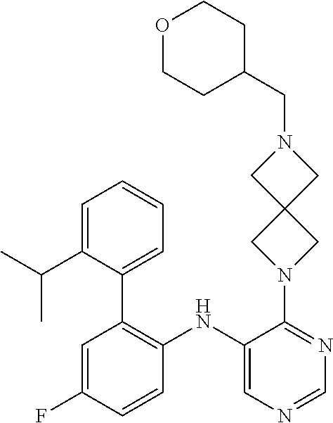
N1(C2=NC=NC=C2NC2=C(C3=CC=CC=C3C(C)C)C=C(F)C=C2)CC2(C1)CN(CC1CCOCC1)C2
